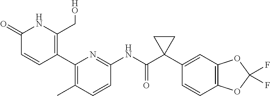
C1(=O)C=CC(C2=C(C)C=CC(NC(C3(C4=CC5=C(C=C4)OC(F)(F)O5)CC3)=O)=N2)=C(CO)N1
